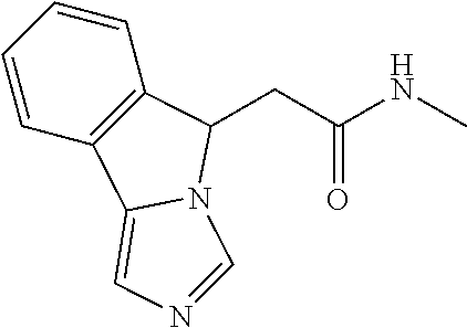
C1=CC2=C(C=C1)C(CC(NC)=O)N1C2=CN=C1
